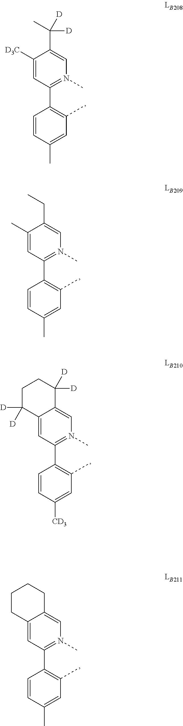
C1(C2=C(C)C=C(C)C=C2)=N(C)C=C(C([D])([D])C)C([D3C])=C1.C1(C2=C(C)C=C(C)C=C2)=N(C)C=C(CC)C(C)=C1.C1(C2=C(C)C=C([CD3])C=C2)=N(C)C=C2C(=C1)C([D])([D])CCC2([D])[D].C1(C2=C(C)C=C(C)C=C2)=N(C)C=C2C(=C1)CCCC2
